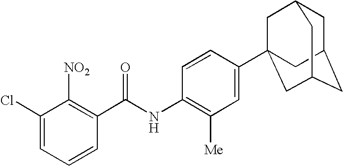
C1(Cl)=CC=CC(C(NC2=C([Me])C=C(C34CC5CC(CC(C3)C5)C4)C=C2)=O)=C1[NO2]
